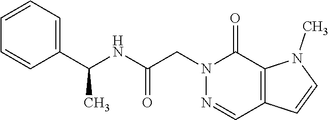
N1=CC2=C(C(=O)N1CC(NC(C1=CC=CC=C1)C)=O)N(C)C=C2
